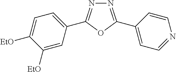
N1=C(C2=CC=NC=C2)OC(C2=CC=C([EtO])C([EtO])=C2)=N1
